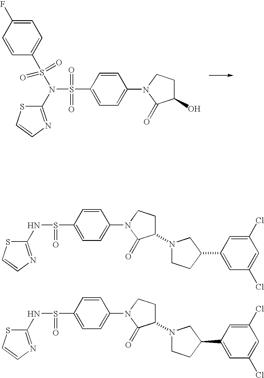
C1=CC(S(=O)(=O)N(S(C2=CC=C(F)C=C2)(=O)=O)C2=NC=CS2)=CC=C1N1C(=O)C(O)CC1.C1=CC(S(=O)NC2=NC=CS2)=CC=C1N1C(=O)C(N2CCC(C3=CC(Cl)=CC(Cl)=C3)C2)CC1.C1=CC(S(=O)NC2=NC=CS2)=CC=C1N1C(=O)C(N2CCC(C3=CC(Cl)=CC(Cl)=C3)C2)CC1
